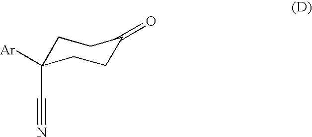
C1C(C#N)([Ar])CCC(=O)C1
